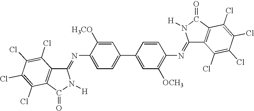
C1(=NC2=CC=C(C3=CC([OCH3])=C(N=C4C5=C(C(=O)N4[H])C(Cl)=C(Cl)C(Cl)=C5Cl)C=C3)C=C2[H3CO])C2=C(C(=O)N1[H])C(Cl)=C(Cl)C(Cl)=C2Cl
